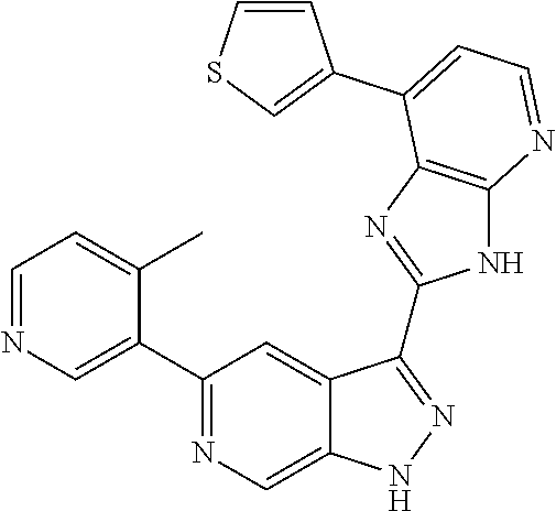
C1=NC=C(C2=NC=C3C(=C2)C(C2=NC4=C(N2)N=CC=C4C2=CSC=C2)=NN3)C(C)=C1
